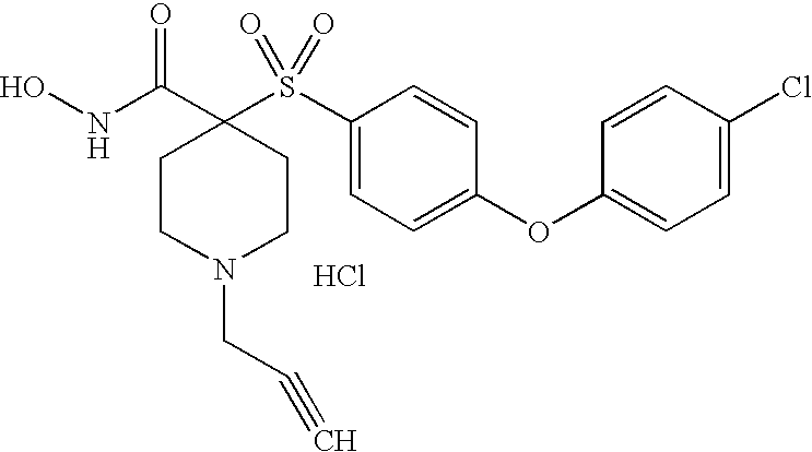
Cl.N(C(=O)C1(S(C2=CC=C(OC3=CC=C(Cl)C=C3)C=C2)(=O)=O)CCN(CC#C)CC1)O
